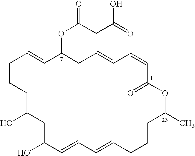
C1=CCC(O)CC(O)C=CC=CCCCC(C)OC(=O)C=CC=CCC(OC(=O)CC(=O)O)C=C1
